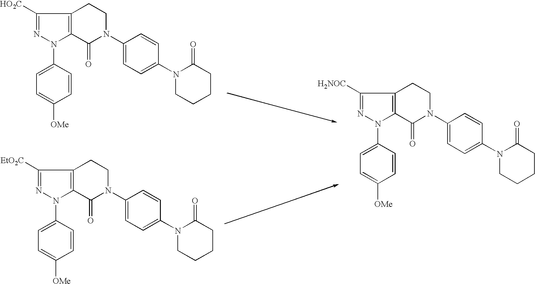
C1(=O)N(C2=CC=C(N3CCCCC3=O)C=C2)CCC2=C1N(C1=CC=C([OMe])C=C1)N=C2[HO2C].C1(=O)N(C2=CC=C(N3CCCCC3=O)C=C2)CCC2=C1N(C1=CC=C([OMe])C=C1)N=C2[EtO2C].C1(=O)N(C2=CC=C(N3CCCCC3=O)C=C2)CCC2=C1N(C1=CC=C([OMe])C=C1)N=C2[H2NOC]
